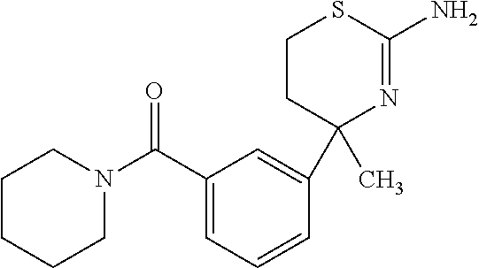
C1(C)(C2=CC(C(N3CCCCC3)=O)=CC=C2)N=C(N)SCC1
